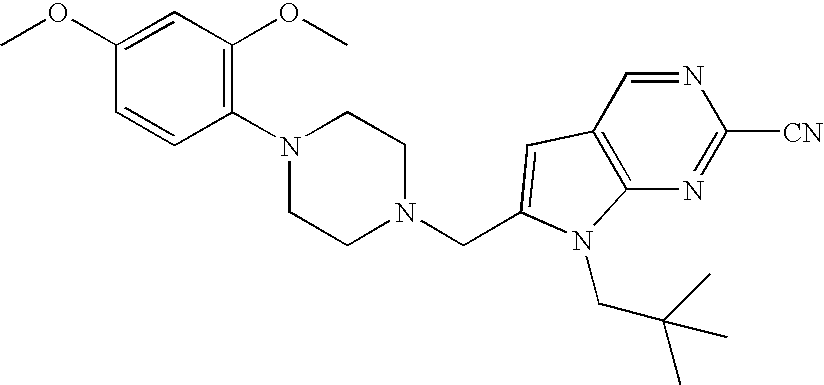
N1=CC2=C(N=C1[CN])N(CC(C)(C)C)C(CN1CCN(C3=C(OC)C=C(OC)C=C3)CC1)=C2
